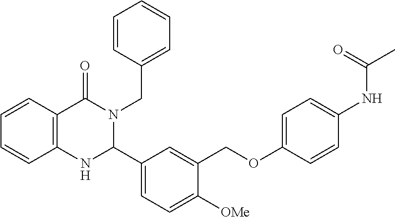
C12=C(C=CC=C1)C(=O)N(CC1=CC=CC=C1)C(C1=CC=C([OMe])C(COC3=CC=C(NC(C)=O)C=C3)=C1)N2
